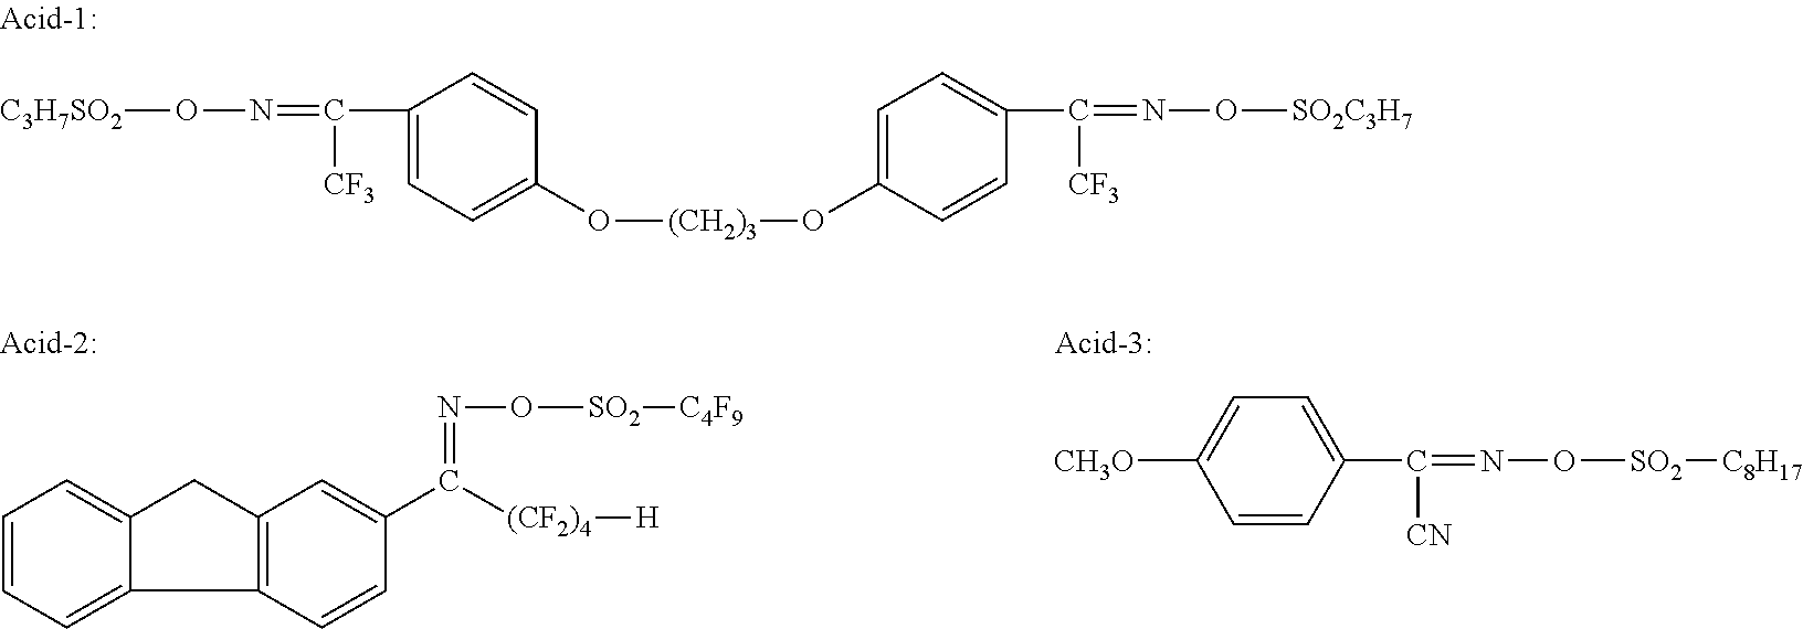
C1(C([CF3])=NO[C3H7SO2])=CC=C(O[(CH2)3]OC2=CC=C(C([CF3])=NO[SO2C3H7])C=C2)C=C1.C1=CC=C2C(=C1)CC1=C2C=CC(C([(CF2)4][H])=NO[SO2][C4F9])=C1.C1=CC(C(=NO[SO2][C8H17])[CN])=CC=C1[CH3O]
